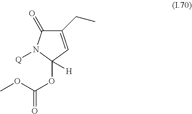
C1(CC)=CC(OC(=O)OC)([H])N([Q])C1=O
